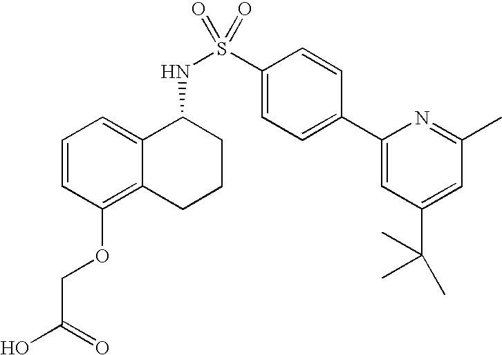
C1=CC(OCC(O)=O)=C2C(=C1)C(NS(C1=CC=C(C3=CC(C(C)(C)C)=CC(C)=N3)C=C1)(=O)=O)CCC2
